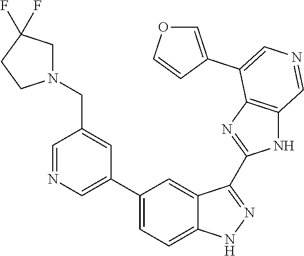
C1(C2=CN=CC(CN3CC(F)(F)CC3)=C2)=CC=C2C(=C1)C(C1=NC3=C(N1)C=NC=C3C1=COC=C1)=NN2
